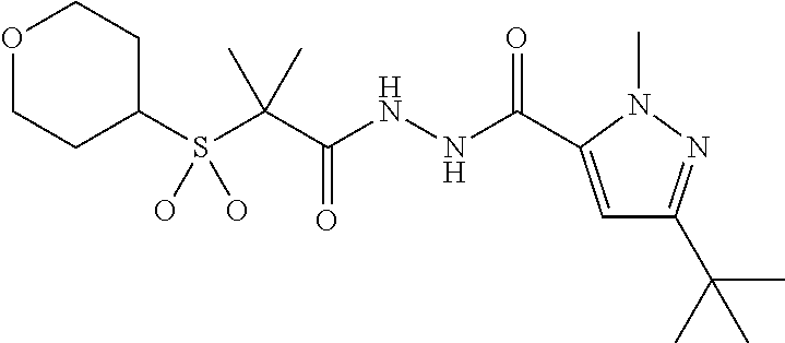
C1C(S(C(C(NNC(=O)C2=CC(C(C)(C)C)=NN2C)=O)(C)C)(O)O)CCOC1
